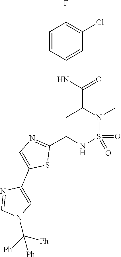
C1=CC(NC(=O)C2CC(C3=NC=C(C4=CN(C([Ph])([Ph])[Ph])C=N4)S3)NS(=O)(=O)N2C)=CC(Cl)=C1F
